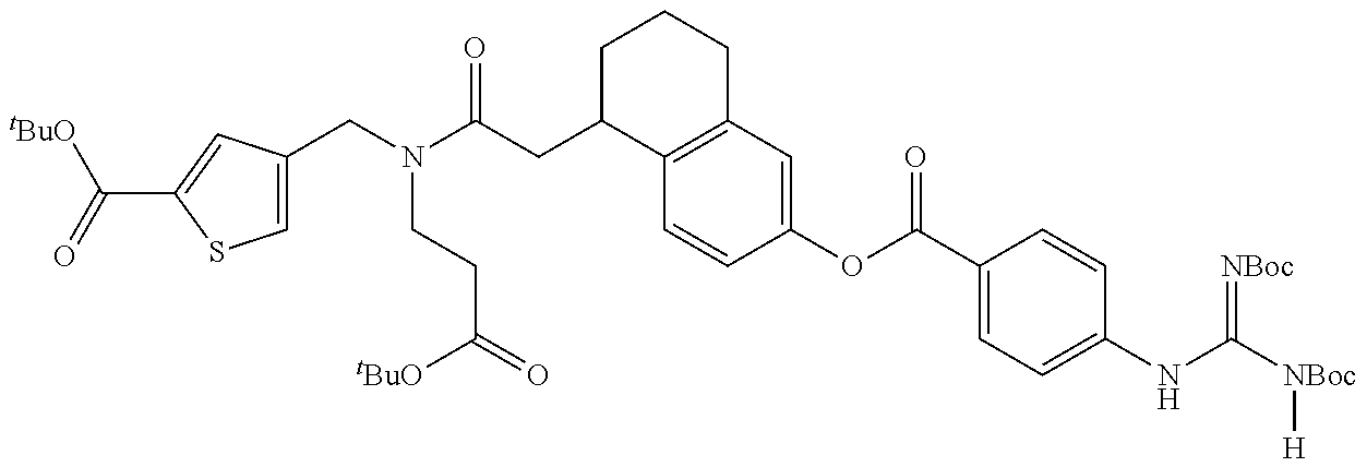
C1=C(CN(C(CC2C3=C(CCC2)C=C(OC(C2=CC=C(NC([NBoc][H])=[NBoc])C=C2)=O)C=C3)=O)CCC(=O)[tBuO])C=C(C(=O)[tBuO])S1
